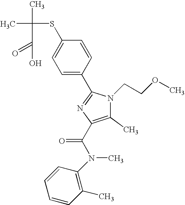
CC(C)(SC1=CC=C(C2=NC(C(N(C3=C(C)C=CC=C3)C)=O)=C(C)N2CCOC)C=C1)C(=O)O
